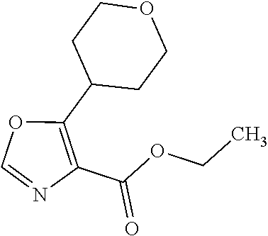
O1C=NC(C(OCC)=O)=C1C1CCOCC1
